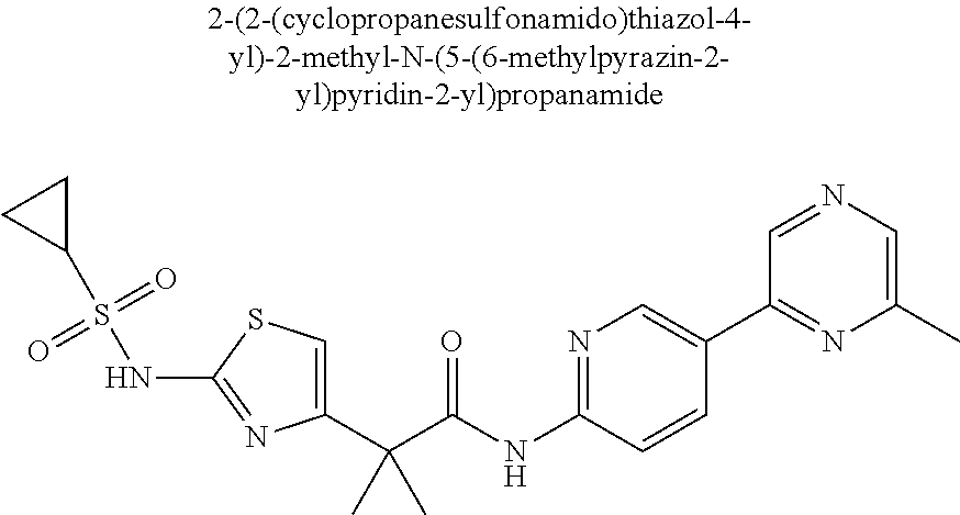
C1(C(C(NC2=NC=C(C3=NC(C)=CN=C3)C=C2)=O)(C)C)=CSC(NS(C2CC2)(=O)=O)=N1
